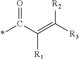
O=C(C(=C([R2])[R3])[R1])*
